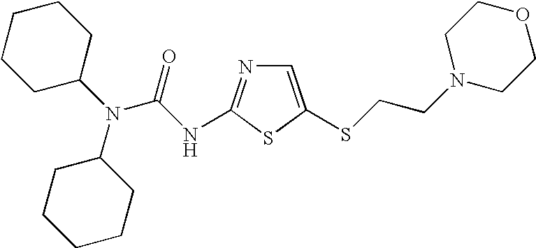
C1=C(SCCN2CCOCC2)SC(NC(N(C2CCCCC2)C2CCCCC2)=O)=N1
